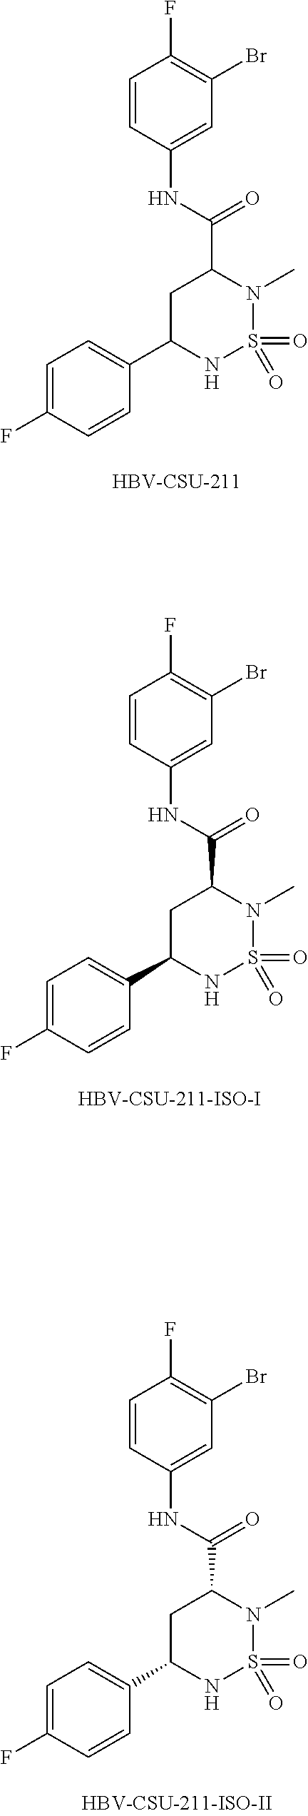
C1=C(F)C=CC(C2NS(=O)(=O)N(C)C(C(NC3=CC(Br)=C(F)C=C3)=O)C2)=C1.C1=C(F)C=CC(C2NS(=O)(=O)N(C)C(C(NC3=CC(Br)=C(F)C=C3)=O)C2)=C1.[HBV-CSU-211].C1=C(F)C=CC(C2NS(=O)(=O)N(C)C(C(NC3=CC(Br)=C(F)C=C3)=O)C2)=C1.[HBV-CSU-211-ISO-I]
